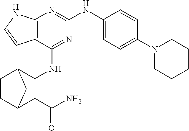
C12=C(N=C(NC3=CC=C(N4CCCCC4)C=C3)N=C1NC1C3C=CC(C1C(N)=O)C3)NC=C2
